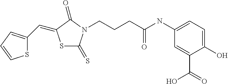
S1C(C=C2SC(=S)N(CCCC(NC3=CC=C(O)C(C(=O)O)=C3)=O)C2=O)=CC=C1
